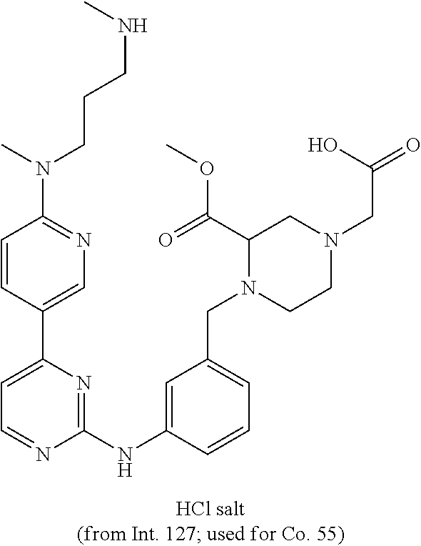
C1(NC2=CC(CN3CCN(CC(=O)O)CC3C(=O)OC)=CC=C2)=NC(C2=CN=C(N(CCCNC)C)C=C2)=CC=N1
